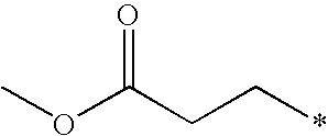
C(CC*)(OC)=O
